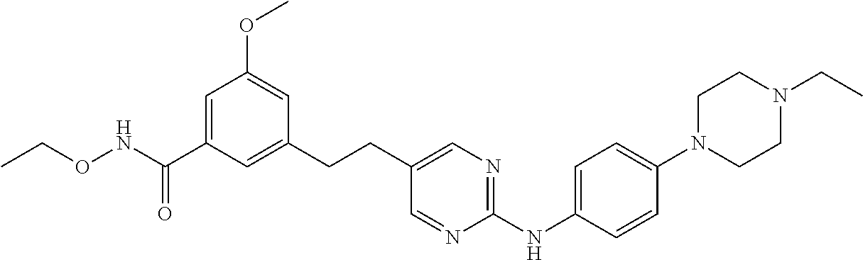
C1(CCC2=CN=C(NC3=CC=C(N4CCN(CC)CC4)C=C3)N=C2)=CC(C(NOCC)=O)=CC(OC)=C1
